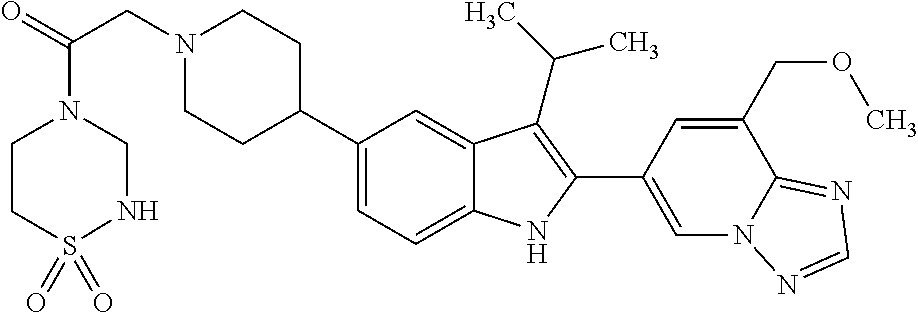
N1(CC(=O)N2CNS(=O)(=O)CC2)CCC(C2=CC=C3C(=C2)C(C(C)C)=C(C2=CN4C(=NC=N4)C(COC)=C2)N3)CC1
